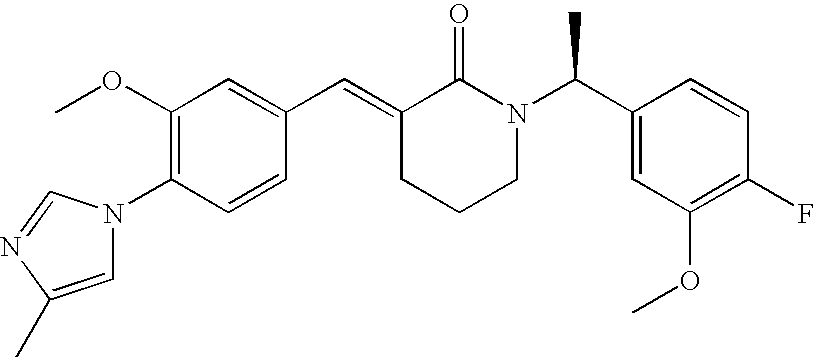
C1=CC(N2C=C(C)N=C2)=C(OC)C=C1C=C1CCCN(C(C2=CC(OC)=C(F)C=C2)C)C1=O
